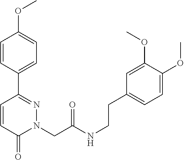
C1=CC(C2=NN(CC(NCCC3=CC=C(OC)C(OC)=C3)=O)C(=O)C=C2)=CC=C1OC
